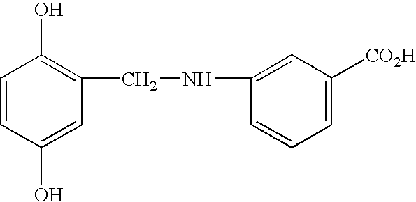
C1=CC(O)=CC(CNC2=CC([CO2H])=CC=C2)=C1O
